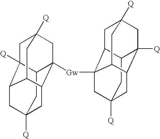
C12CC3([Q])CC4C1([Q])CC1([Q])CC2([Gw]C25C6C7CC([Q])(C2)CC2C7([Q])CC([Q])(C6)CC25)C(C4C1)C3
